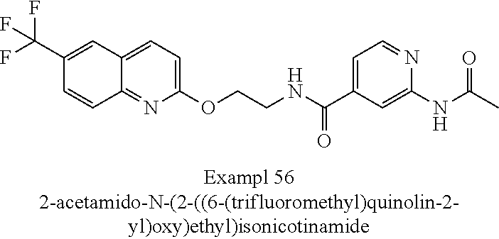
C12=CC=C(OCCNC(C3=CC=NC(NC(=O)C)=C3)=O)N=C1C=CC(C(F)(F)F)=C2
